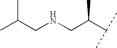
CC(CNCC(C(C)C)C)C
